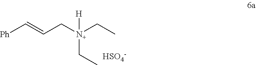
C(C[N+](CC)(CC)[H])=C[Ph].[HSO4-]
